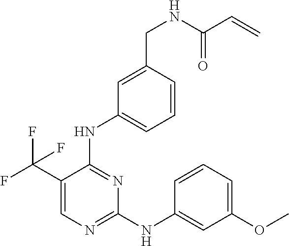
N(C1=NC=C(C(F)(F)F)C(NC2=CC=CC(CNC(C=C)=O)=C2)=N1)C1=CC(OC)=CC=C1
